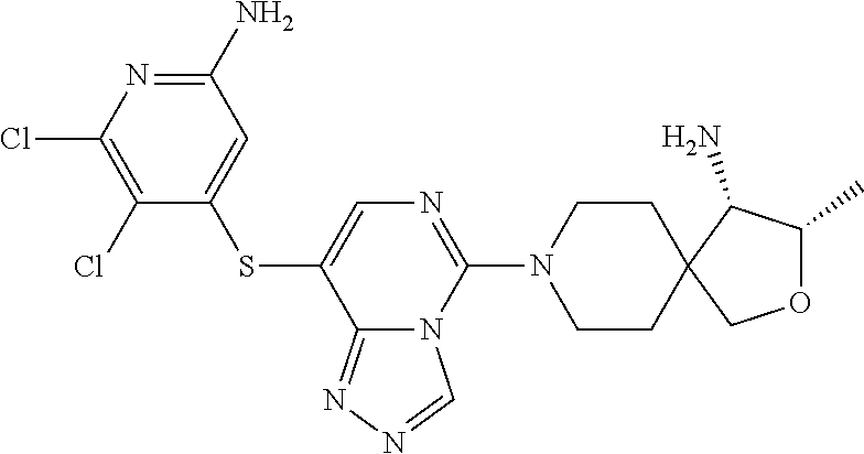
C1CN(C2=NC=C(SC3=CC(N)=NC(Cl)=C3Cl)C3=NN=CN23)CCC12C(N)C(C)OC2
